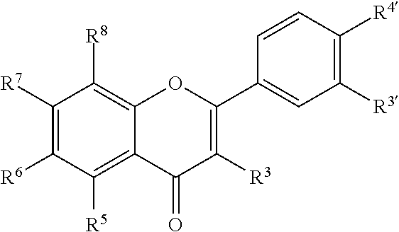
C1([R7])=C([R6])C([R5])=C2C(=C1[R8])OC(C1=CC([R3])=C([R4])C=C1)=C([R3])C2=O
